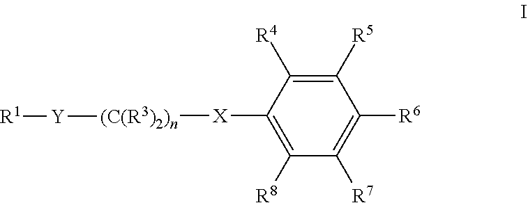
C1([R6])=C([R7])C([R8])=C([X][(C(R3)2)n][Y][R1])C([R4])=C1[R5]
